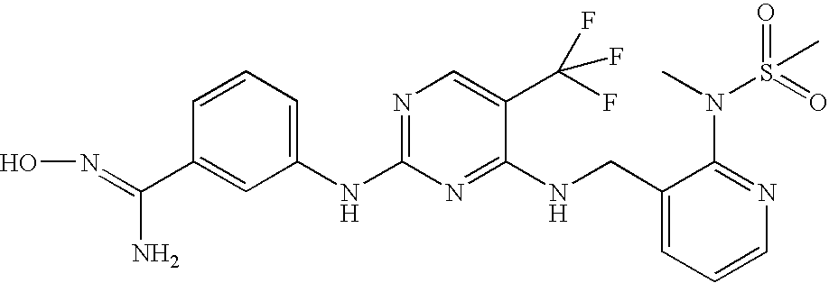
ON=C(N)C1=CC(NC2=NC=C(C(F)(F)F)C(NCC3=CC=CN=C3N(S(=O)(=O)C)C)=N2)=CC=C1
